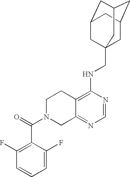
C12=C(NCC34CC5CC(CC(C3)C5)C4)N=CN=C1CN(C(=O)C1=C(F)C=CC=C1F)CC2
